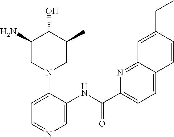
C1=C(N2CC(C)C(O)C(N)C2)C(NC(C2=CC=C3C(=N2)C=C(CC)C=C3)=O)=CN=C1
